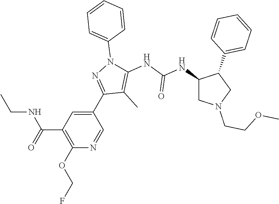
C1(C2=NN(C3=CC=CC=C3)C(NC(NC3CN(CCOC)CC3C3=CC=CC=C3)=O)=C2C)=CC(C(=O)NCC)=C(OCF)N=C1
